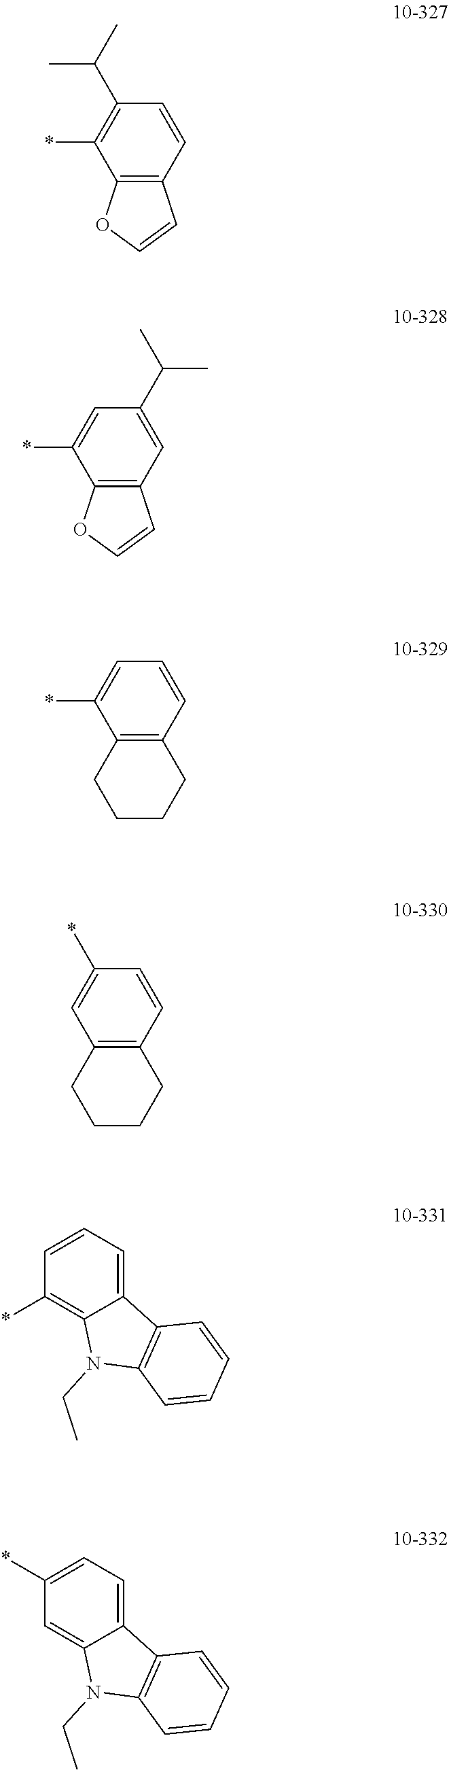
C1=CC(C(C)C)=C(*)C2=C1C=CO2.C1=C(C(C)C)C=C(*)C2=C1C=CO2.C1=CC=C(*)C2=C1CCCC2.C1=CC(*)=CC2=C1CCCC2.C1=CC=C2C(=C1*)N(CC)C1=C2C=CC=C1.C1(*)=CC=C2C(=C1)N(CC)C1=C2C=CC=C1
